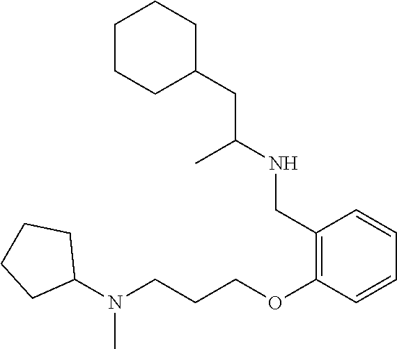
C(C1=C(OCCCN(C2CCCC2)C)C=CC=C1)NC(CC1CCCCC1)C
